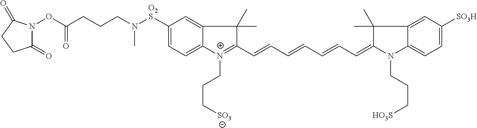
C1([O2S]N(CCCC(=O)ON2C(=O)CCC2=O)C)=CC=C2C(=C1)C(C)(C)C(C=CC=CC=CC=C1N(CCC[HO3S])C3=CC=C([SO3H])C=C3C1(C)C)=[N+]2CCC[SO3]
